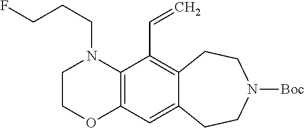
C12=C(C(C=C)=C3C(=C1)CCN([Boc])CC3)N(CCCF)CCO2
